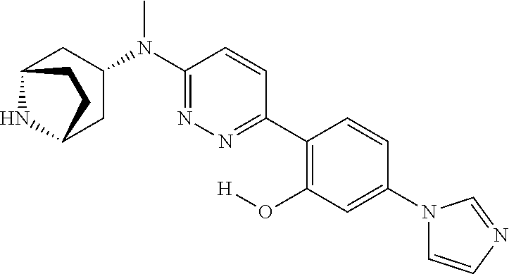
C12NC(CC(N(C3=NN=C(C4=C(O[H])C=C(N5C=CN=C5)C=C4)C=C3)C)C1)CC2
